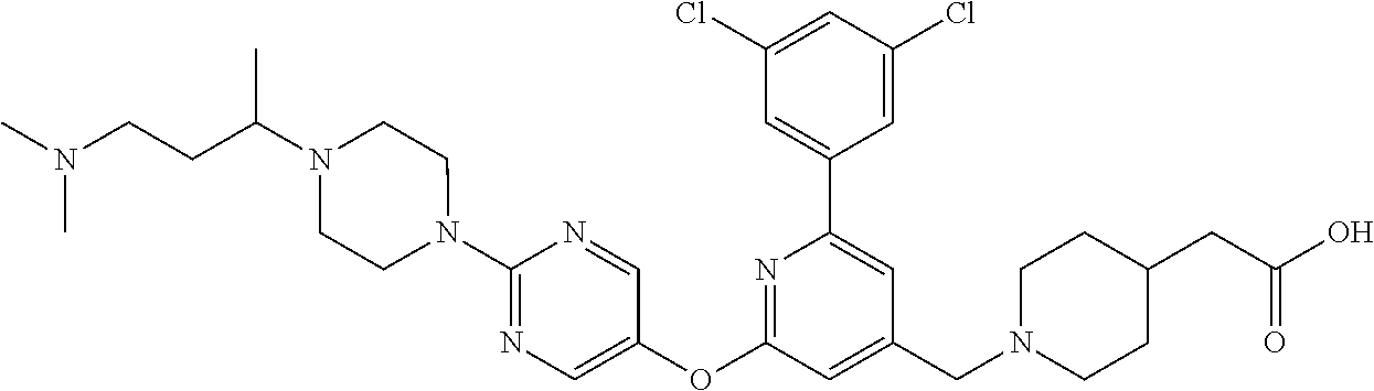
C1(Cl)=CC(Cl)=CC(C2=CC(CN3CCC(CC(O)=O)CC3)=CC(OC3=CN=C(N4CCN(C(CCN(C)C)C)CC4)N=C3)=N2)=C1
